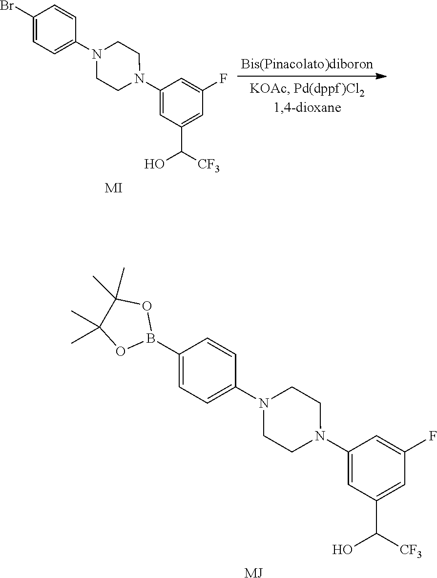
C1(N2CCN(C3=CC=C(B4OC(C)(C)C(C)(C)O4)C=C3)CC2)=CC(C([CF3])O)=CC(F)=C1.[MJ].C1(N2CCN(C3=CC=C(Br)C=C3)CC2)=CC(C([CF3])O)=CC(F)=C1.[MI]
